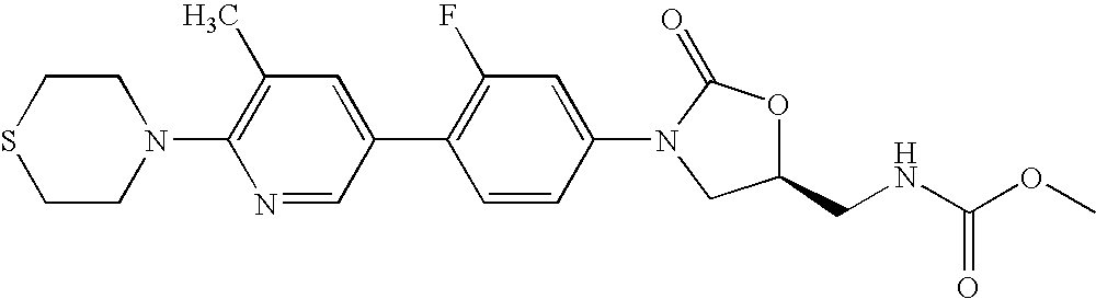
N1(C2=C(C)C=C(C3=C(F)C=C(N4C(=O)OC(CNC(OC)=O)C4)C=C3)C=N2)CCSCC1
